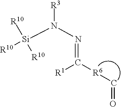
C(=NN([Si]([R10])([R10])[R10])[R3])([R6]C=O)[R1]
